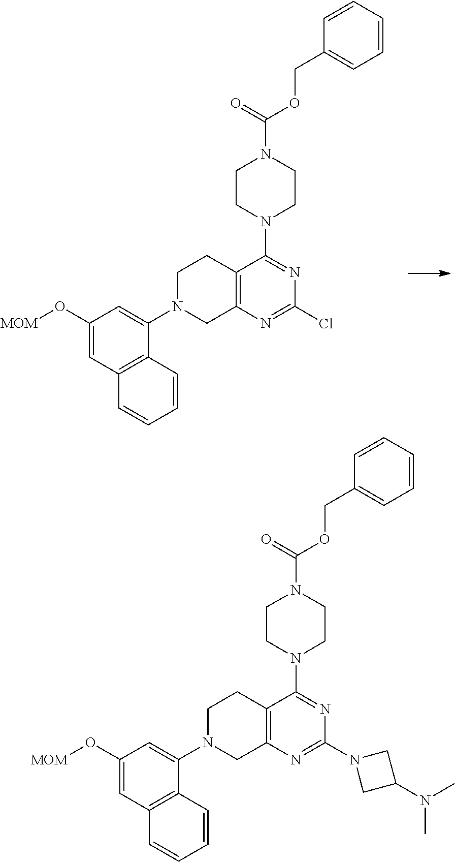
C1(O[MOM])=CC2=C(C(N3CC4=C(CC3)C(N3CCN(C(=O)OCC5=CC=CC=C5)CC3)=NC(Cl)=N4)=C1)C=CC=C2.C1(O[MOM])=CC2=C(C(N3CC4=C(CC3)C(N3CCN(C(=O)OCC5=CC=CC=C5)CC3)=NC(N3CC(N(C)C)C3)=N4)=C1)C=CC=C2
